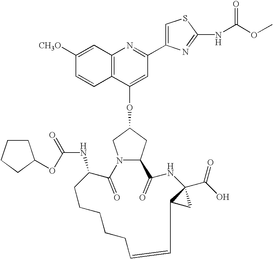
C12=C(C(OC3CN4C(C3)C(=O)NC3(C(O)=O)C(C3)C=CCCCCCC(NC(OC3CCCC3)=O)C4=O)=CC(C3=CSC(NC(OC)=O)=N3)=N1)C=CC([CH3O])=C2
